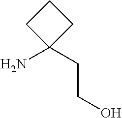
C1(N)(CCO)CCC1
